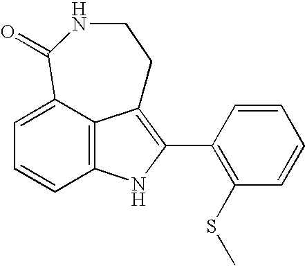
C12=C3C(=CC=C1)C(=O)NCCC3=C(C1=C(SC)C=CC=C1)N2
